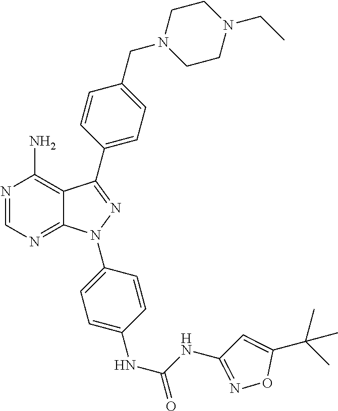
N1=CN=C2C(=C1N)C(C1=CC=C(CN3CCN(CC)CC3)C=C1)=NN2C1=CC=C(NC(=O)NC2=NOC(C(C)(C)C)=C2)C=C1
